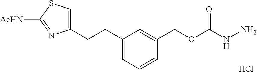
C1(CCC2=CC=CC(COC(NN)=O)=C2)=CSC([AcHN])=N1.Cl
